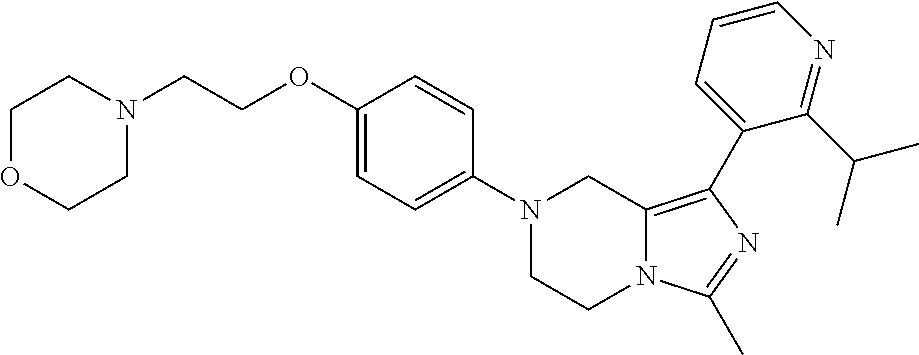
N1(C2=CC=C(OCCN3CCOCC3)C=C2)CCN2C(=C(C3=CC=CN=C3C(C)C)N=C2C)C1
